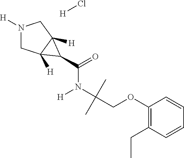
N1([H])CC2([H])C([H])(C1)C2C(N([H])C(COC1=C(CC)C=CC=C1)(C)C)=O.[H]Cl
